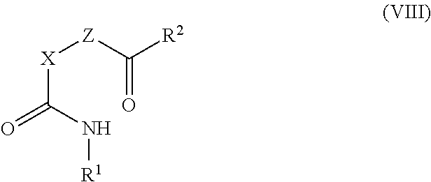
[X](C(N[R1])=O)[Z]C(=O)[R2]
